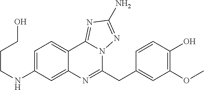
C1=C(NCCCO)C=C2C(=C1)C1=NC(N)=NN1C(CC1=CC(OC)=C(O)C=C1)=N2
